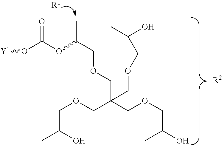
C(OC(COCC(COCC(O)C)(COCC(C)O)COCC(O)C)C)(O[Y1])=O.[R2].[R1]
